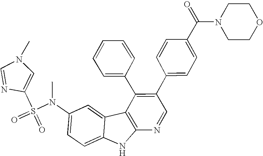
C1=NC(S(=O)(=O)N(C2=CC=C3C(=C2)C2=C(N3)N=CC(C3=CC=C(C(N4CCOCC4)=O)C=C3)=C2C2=CC=CC=C2)C)=CN1C
